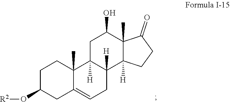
C1C(O[R2])CC2=CCC3([H])C([H])(C2(C)C1)CC(O)C1(C)C3([H])CCC1=O
